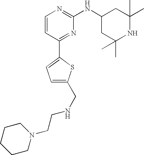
C1=CC(C2=CC=C(CNCCN3CCCCC3)S2)=NC(NC2CC(C)(C)NC(C)(C)C2)=N1
